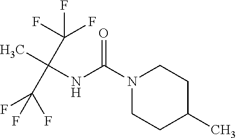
O=C(N1CCC(C)CC1)NC(C)(C(F)(F)F)C(F)(F)F
